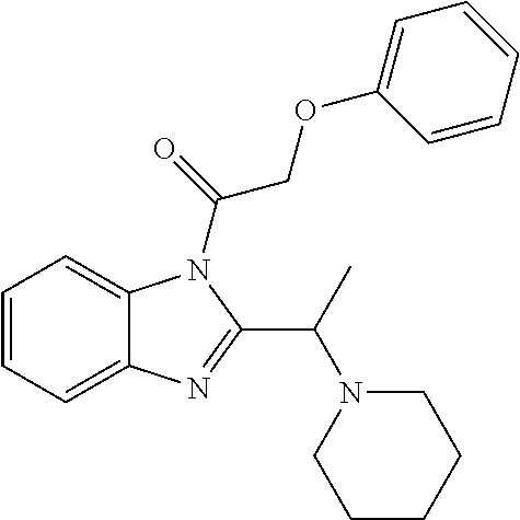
C1=CC=C2C(=C1)N=C(C(C)N1CCCCC1)N2C(=O)COC1=CC=CC=C1
